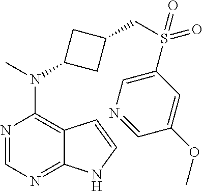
N1=CN=C2C(=C1N(C)C1CC(CS(=O)(C3=CN=CC(OC)=C3)=O)C1)C=CN2
